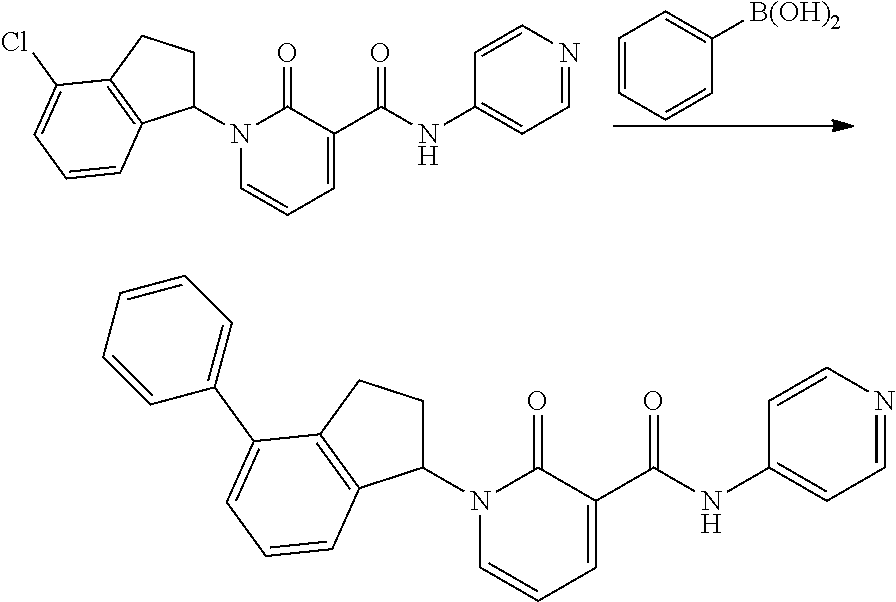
C1(N2C(=O)C(C(=O)NC3=CC=NC=C3)=CC=C2)CCC2=C1C=CC=C2Cl.C1=CC=CC([B(OH)2])=C1.C1(N2C(=O)C(C(=O)NC3=CC=NC=C3)=CC=C2)CCC2=C1C=CC=C2C1=CC=CC=C1
